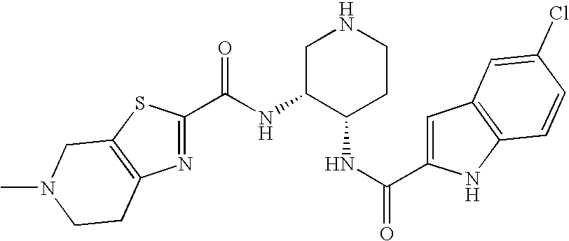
C(C1=NC2=C(S1)CN(C)CC2)(=O)NC1C(NC(C2=CC3=C(N2)C=CC(Cl)=C3)=O)CCNC1
